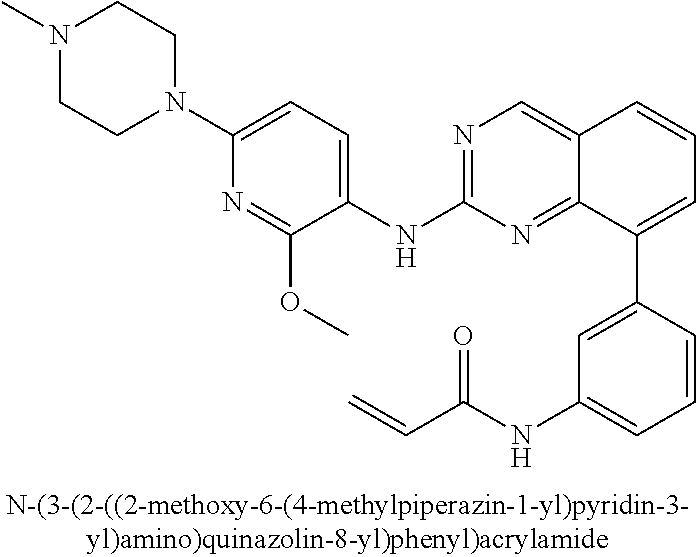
C1=CC(C2=CC=CC3=CN=C(NC4=CC=C(N5CCN(C)CC5)N=C4OC)N=C23)=CC(NC(C=C)=O)=C1
